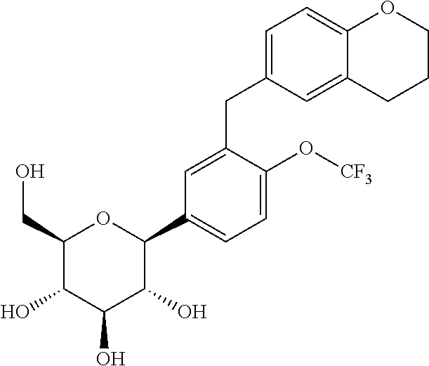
C1=C(CC2=CC=C3C(=C2)CCCO3)C(O[CF3])=CC=C1C1C(O)C(O)C(O)C(CO)O1
